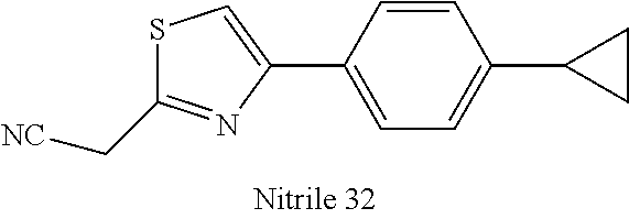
C1=C(C2=CSC(C[NC])=N2)C=CC(C2CC2)=C1
